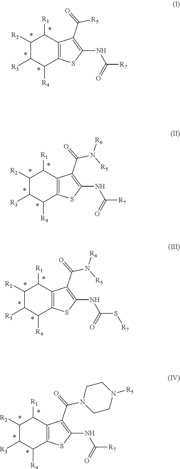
C1([R2])C([R3])C([R4])C2=C(C1[R1])C(C(=O)[R5])=C(NC(=O)[R7])S2.C1([R2])C([R3])C([R4])C2=C(C1[R1])C(C(=O)N([R5])[R6])=C(NC(=O)[R7])S2.C1([R2])C([R3])C([R4])C2=C(C1[R1])C(C(=O)N([R5])[R6])=C(NC(=O)S[R7])S2.C1([R2])C([R3])C([R4])C2=C(C1[R1])C(C(=O)N1CCN([R5])CC1)=C(NC(=O)[R7])S2
